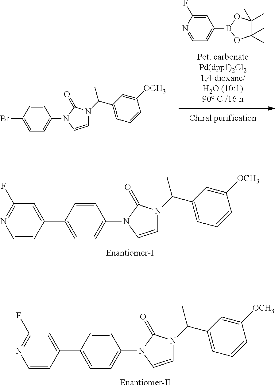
C1(N2C=CN(C(C3=CC=CC([OCH3])=C3)C)C2=O)=CC=C(C2=CC(F)=NC=C2)C=C1.N1=CC=C(B2OC(C)(C)C(C)(C)O2)C=C1F.C1(N2C=CN(C(C3=CC=CC([OCH3])=C3)C)C2=O)=CC=C(Br)C=C1.C1(N2C=CN(C(C3=CC=CC([OCH3])=C3)C)C2=O)=CC=C(C2=CC(F)=NC=C2)C=C1
